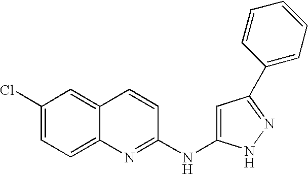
C1(Cl)=CC=C2C(=C1)C=CC(NC1=CC(C3=CC=CC=C3)=NN1)=N2
